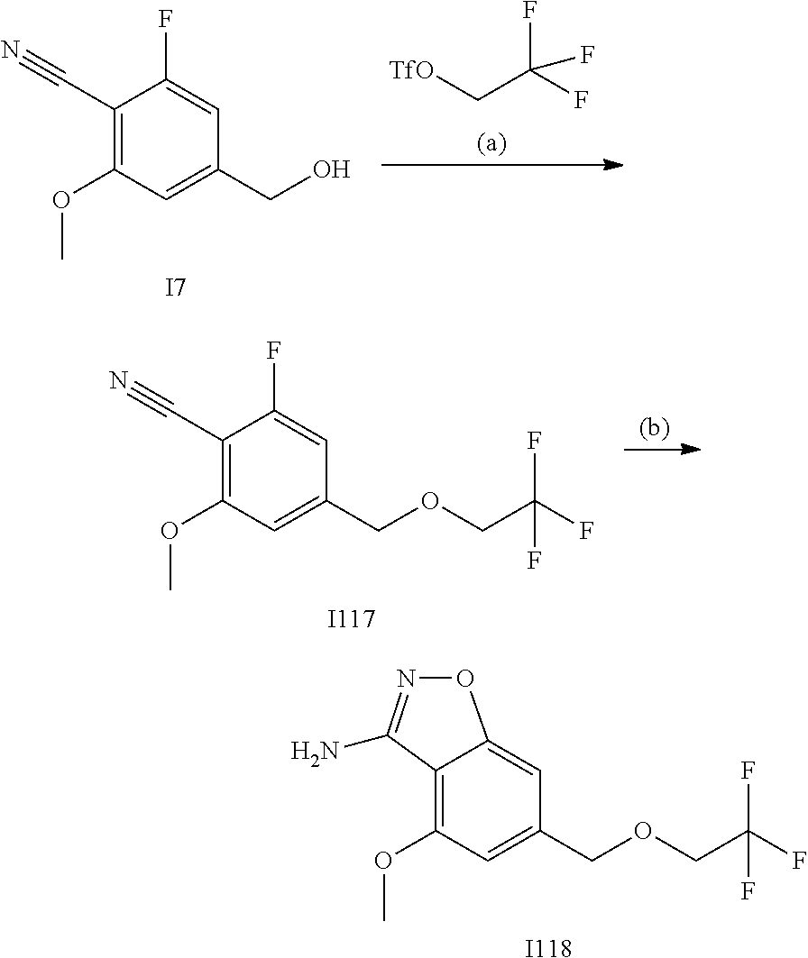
[I118].C1=C(COCC(F)(F)F)C=C2ON=C(N)C2=C1OC.C1(C#N)=C(OC)C=C(CO)C=C1F.[I7].[TfO]CC(F)(F)F.[I117].C1(C#N)=C(OC)C=C(COCC(F)(F)F)C=C1F
